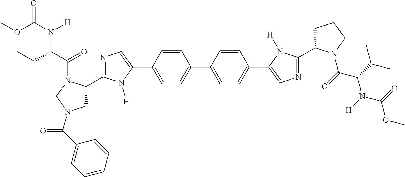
COC(=O)N(C(C(C)C)C(=O)N1C(C2=NC=C(C3=CC=C(C4=CC=C(C5=CN=C(C6CCCN6C(C(N(C(OC)=O)[H])C(C)C)=O)N5[H])C=C4)C=C3)N2[H])CN(C(=O)C2=CC=CC=C2)C1)[H]
